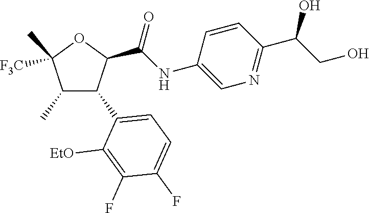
C1(C)C(C2=CC=C(F)C(F)=C2[EtO])C(C(NC2=CN=C(C(CO)O)C=C2)=O)OC1(C)[F3C]
